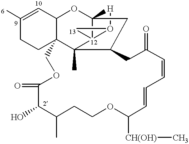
C1([6])=CC2C3(CC1)C1(C)[12]45C(O2)([H]O4[13]5)CC1CC(=O)C=CC=CC([CH(OH)]C)OCCC(C)C(O)C(=O)OC3
